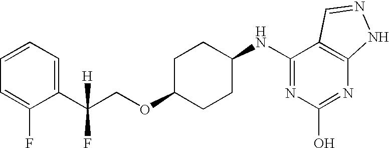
C1=CC=C(C(COC2CCC(NC3=NC(O)=NC4=C3C=NN4)CC2)(F)[H])C(F)=C1
